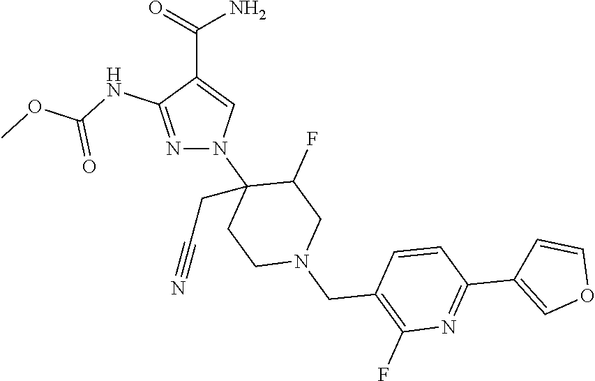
C(C1=CN(C2(CC#N)CCN(CC3=C(F)N=C(C4=COC=C4)C=C3)CC2F)N=C1NC(OC)=O)(=O)N
